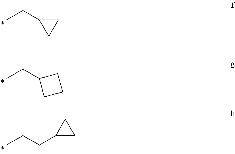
CCC1CC1.CCC1CCC1.CCCC1CC1
